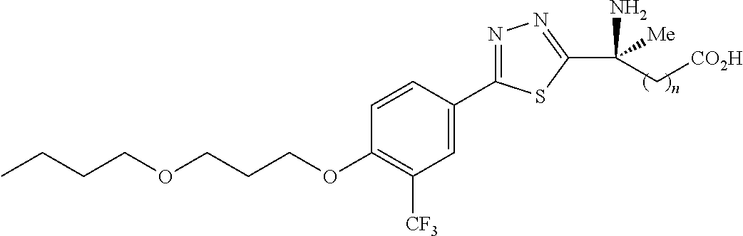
CCCCOCCCOC1=C([CF3])C=C(C2=NN=C(C(N)([Me])C[CO2H])S2)C=C1
